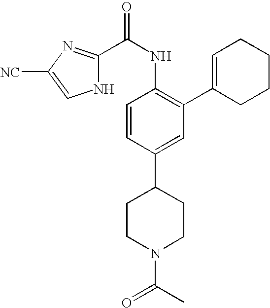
C1(C(NC2=C(C3=CCCCC3)C=C(C3CCN(C(C)=O)CC3)C=C2)=O)=NC([NC])=CN1
